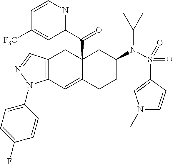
C12(C(C3=NC=CC([F3C])=C3)=O)C(=CC3=C(C1)C=NN3C1=CC=C(F)C=C1)CCC(N(S(C1=CN(C)C=C1)(=O)=O)C1CC1)C2
